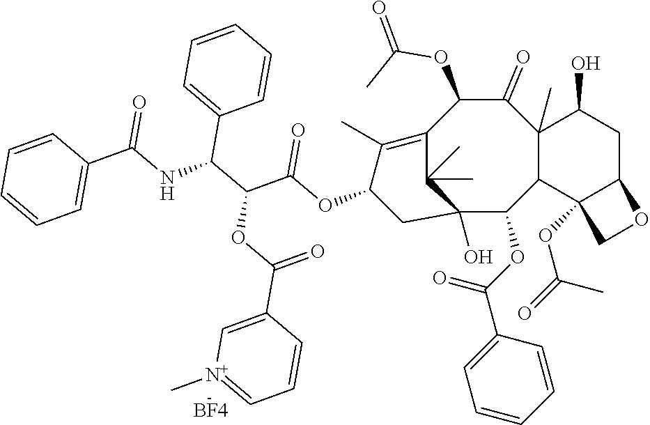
C1(=O)C(OC(=O)C)C2=C(C)C(OC(C(C(NC(C3=CC=CC=C3)=O)C3=CC=CC=C3)OC(C3=C[N+](C)=CC=C3)=O)=O)CC(O)(C2(C)C)C(OC(C2=CC=CC=C2)=O)C2C1(C)C(O)CC1C2(OC(=O)C)CO1.[BF4]
